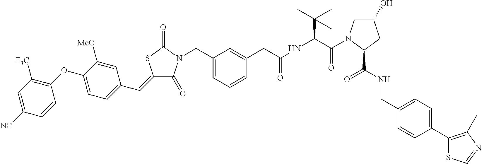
C1=C([NC])C=CC(OC2=CC=C(C=C3C(=O)N(CC4=CC=CC(CC(=O)NC(C(=O)N5CC(O)CC5C(=O)NCC5=CC=C(C6=C(C)N=CS6)C=C5)C(C)(C)C)=C4)C(=O)S3)C=C2[MeO])=C1[F3C]
